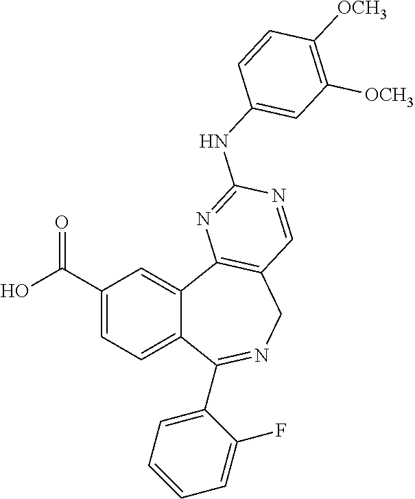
C1(C(O)=O)=CC=C2C(=C1)C1=C(CN=C2C2=CC=CC=C2F)C=NC(NC2=CC([OCH3])=C([OCH3])C=C2)=N1
